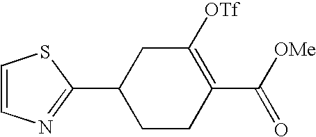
C1=CN=C(C2CCC(C([OMe])=O)=C([OTf])C2)S1
